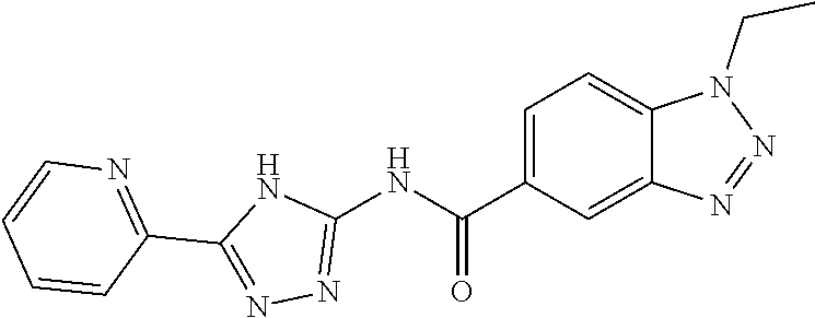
C1=C(C(=O)NC2=NN=C(C3=NC=CC=C3)N2)C=C2C(=C1)N(CC)N=N2
